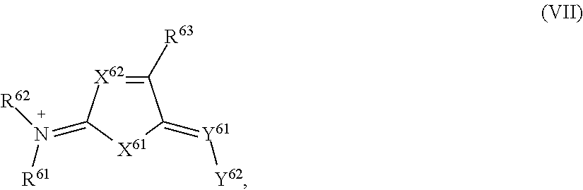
[X62]1=C([R63])C(=[Y61][Y62])[X61]C1=N([R62])[R61]
